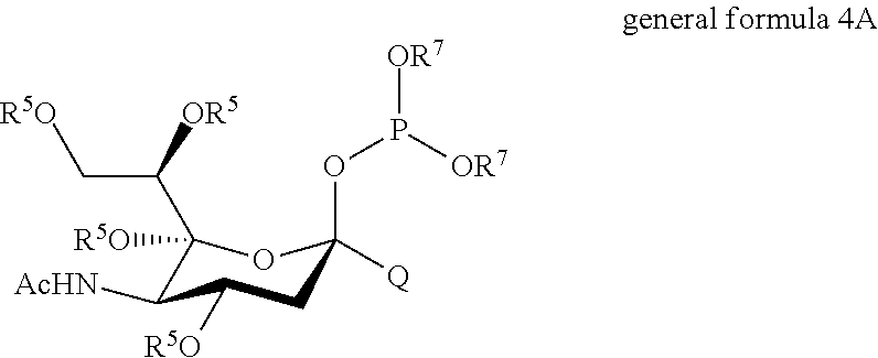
C1([R5O])(C(C[R5O])[OR5])C([AcHN])C([R5O])CC(OP([OR7])[OR7])([Q])O1
